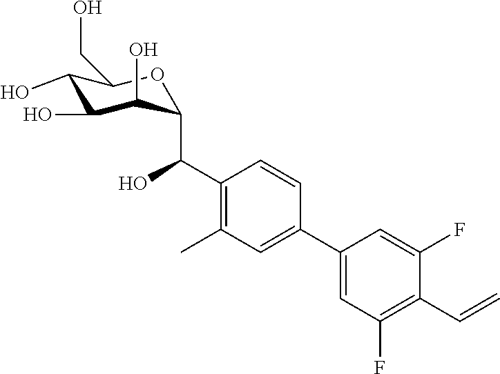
C1(O)C(O)C(O)C(C(C2=C(C)C=C(C3=CC(F)=C(C=C)C(F)=C3)C=C2)O)OC1CO
